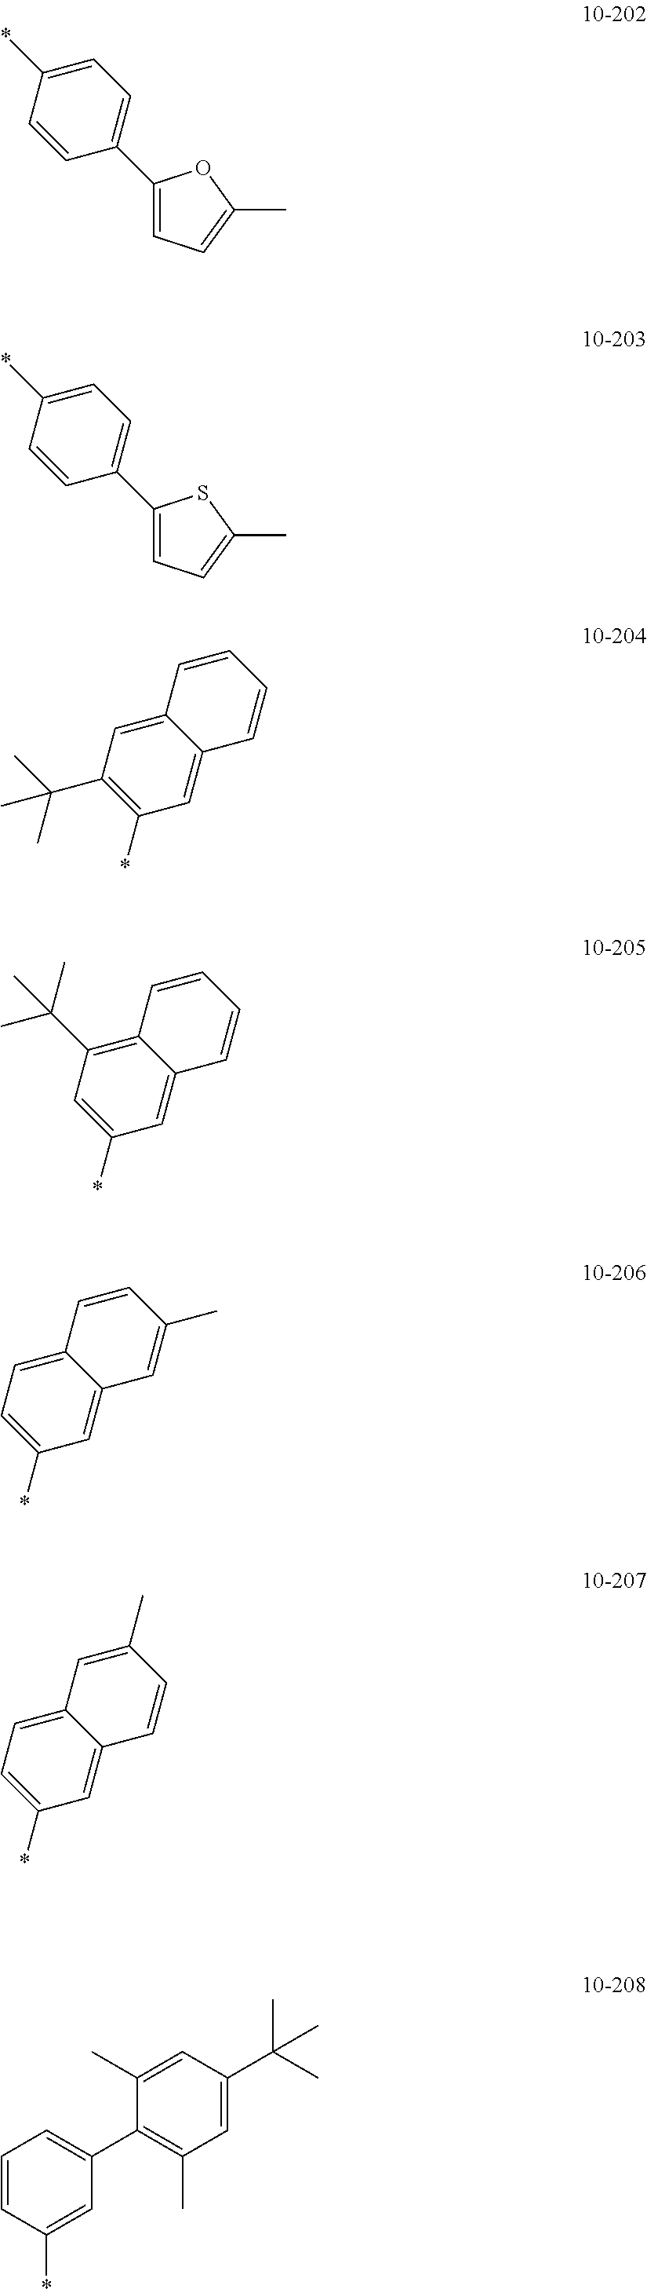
C1(C2=CC=C(*)C=C2)=CC=C(C)O1.C1(C2=CC=C(*)C=C2)=CC=C(C)S1.C1(C(C)(C)C)=C(*)C=C2C(=C1)C=CC=C2.C1=C(*)C=C2C(=C1C(C)(C)C)C=CC=C2.C1=C(*)C=C2C(=C1)C=CC(C)=C2.C1=C(*)C=C2C(=C1)C=C(C)C=C2.C1=CC(*)=CC(C2=C(C)C=C(C(C)(C)C)C=C2C)=C1
